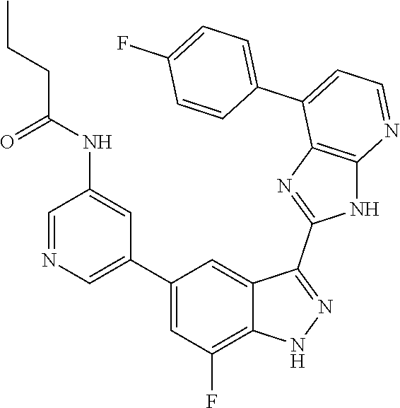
C1=NC=C(C2=CC(F)=C3C(=C2)C(C2=NC4=C(N2)N=CC=C4C2=CC=C(F)C=C2)=NN3)C=C1NC(CCC)=O
